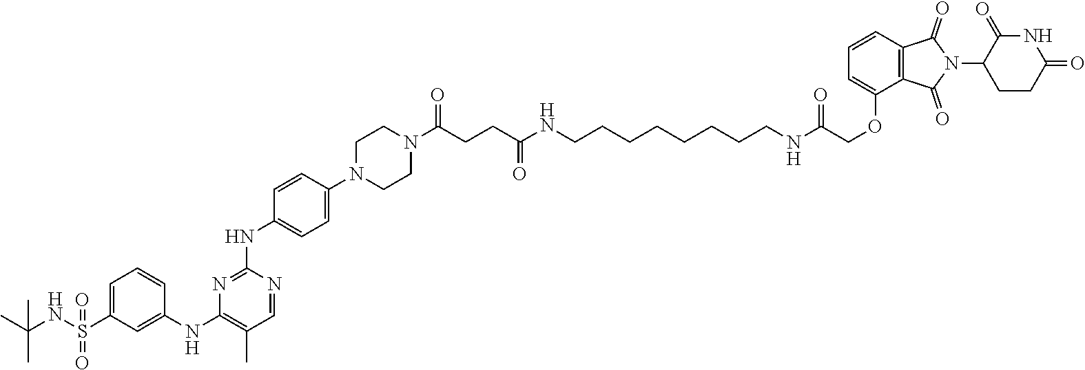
N1(C(CCC(NCCCCCCCCNC(COC2=CC=CC3=C2C(=O)N(C2C(=O)NC(=O)CC2)C3=O)=O)=O)=O)CCN(C2=CC=C(NC3=NC(NC4=CC(S(NC(C)(C)C)(=O)=O)=CC=C4)=C(C)C=N3)C=C2)CC1
